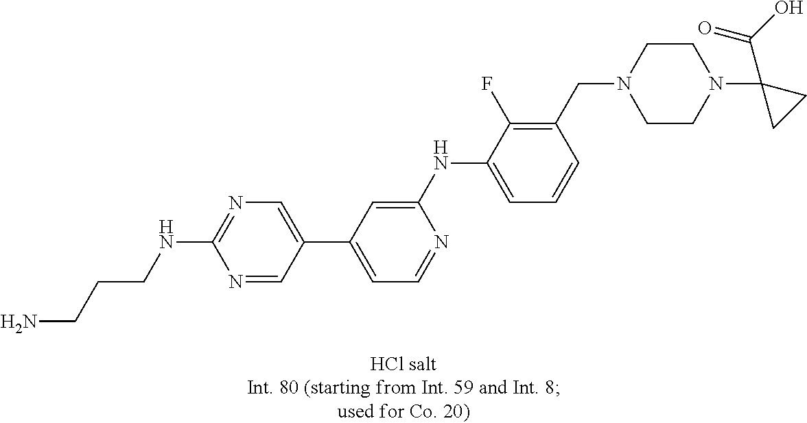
N1=CC(C2=CC=NC(NC3=CC=CC(CN4CCN(C5(C(O)=O)CC5)CC4)=C3F)=C2)=CN=C1NCCCN
